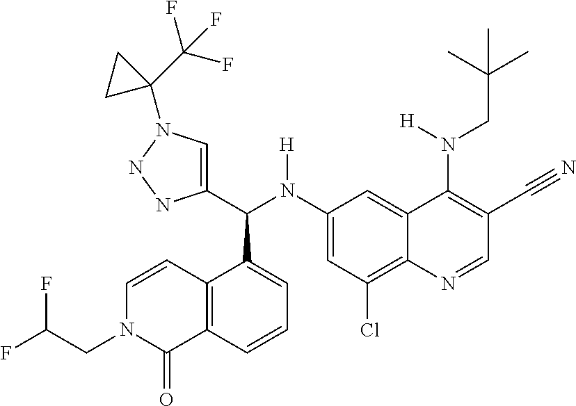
C1(N(C(C2=CN(C3(C(F)(F)F)CC3)NN2)C2=CC=CC3=C2C=CN(CC(F)F)C3=O)[H])=CC(Cl)=C2C(=C1)C(N(CC(C)(C)C)[H])=C(C#N)C=N2
